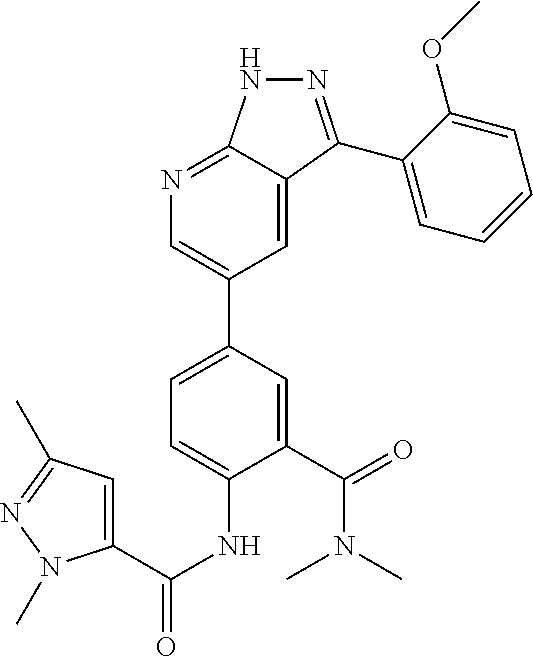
C1(C(=O)N(C)C)=CC(C2=CN=C3C(=C2)C(C2=CC=CC=C2OC)=NN3)=CC=C1NC(=O)C1=CC(C)=NN1C
